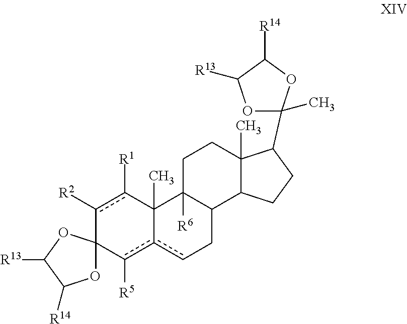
c1([R2])c([R1])C2(C)c(c([R5])C13OC([R14])C([R13])O3)cCC1C2([R6])CCC2(C)C1CCC2C1(C)OC([R13])C([R14])O1
